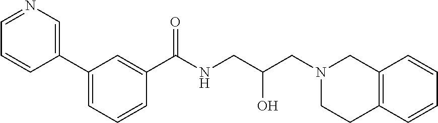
C1(C2=CN=CC=C2)=CC=CC(C(NCC(CN2CCC3=C(C2)C=CC=C3)O)=O)=C1
